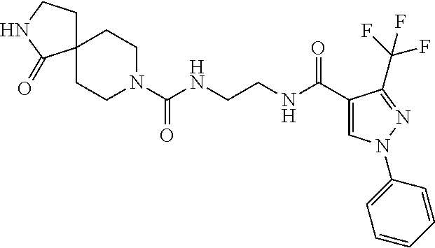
N1(C(NCCNC(C2=CN(C3=CC=CC=C3)N=C2C(F)(F)F)=O)=O)CCC2(CC1)CCNC2=O
